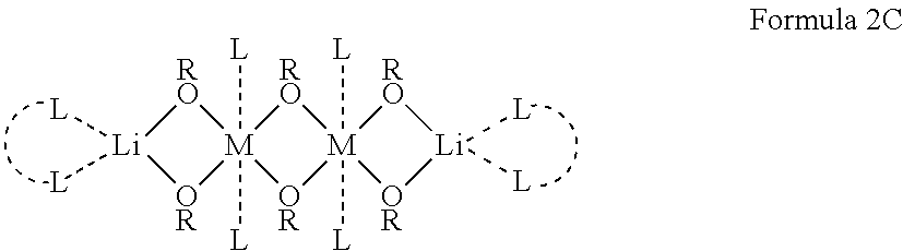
[M]12([L])([L])([RO][Li]([L])([L])[OR]1)[OR][M]1([L])([L])([RO]2)[OR][Li]([L])([L])[RO]1
